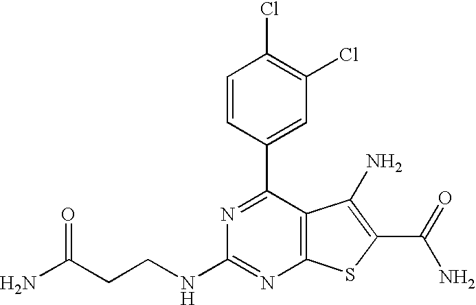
N1=C(C2=CC(Cl)=C(Cl)C=C2)C2=C(N=C1NCCC(N)=O)SC(C(N)=O)=C2N
